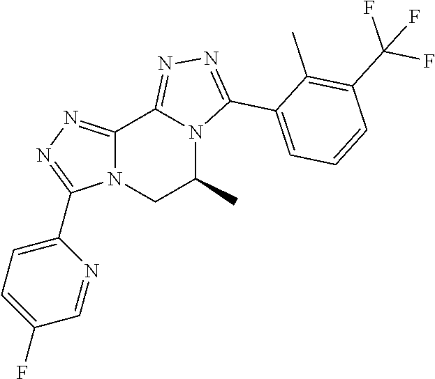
C12=NN=C(C3=CC=C(F)C=N3)N1CC(C)N1C2=NN=C1C1=CC=CC(C(F)(F)F)=C1C
